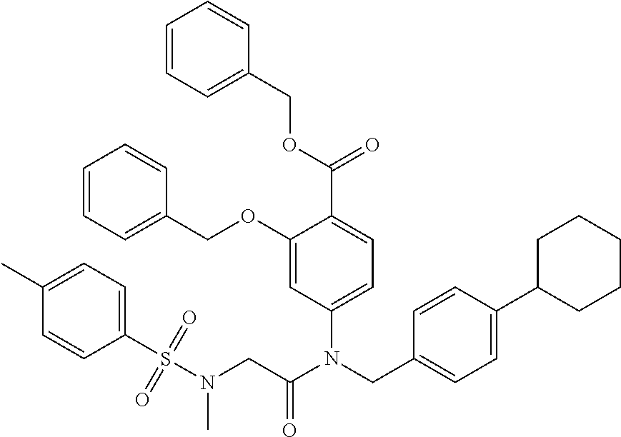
C1(C)=CC=C(S(N(CC(N(CC2=CC=C(C3CCCCC3)C=C2)C2=CC=C(C(OCC3=CC=CC=C3)=O)C(OCC3=CC=CC=C3)=C2)=O)C)(=O)=O)C=C1
